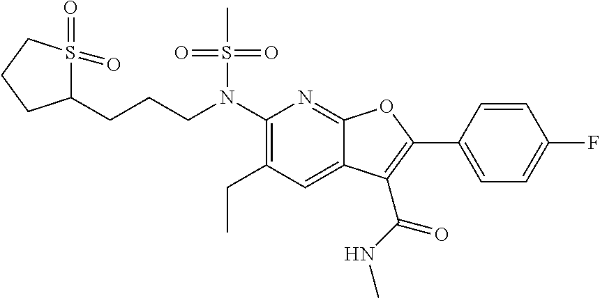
C1(N(CCCC2S(=O)(=O)CCC2)S(C)(=O)=O)=C(CC)C=C2C(=N1)OC(C1=CC=C(F)C=C1)=C2C(NC)=O
